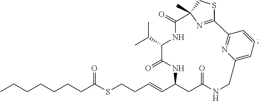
CCCCCCCC(SCCC=CC1CC(=O)NCC2=CC=CC(=N2)C2=NC(C)(C(=O)NC(C(C)C)C(=O)N1)CS2)=O
